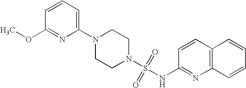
N1(C2=CC=CC(OC)=N2)CCN(S(=O)(=O)NC2=NC3=C(C=C2)C=CC=C3)CC1
